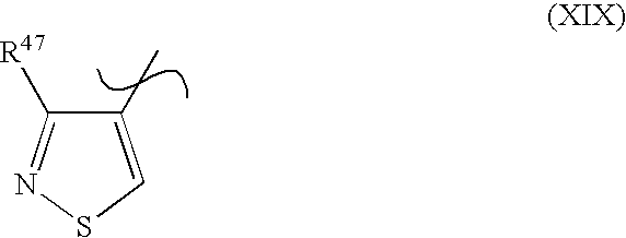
C1(C)=CSN=C1[R47]
